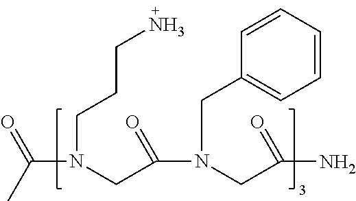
C(N(CCCN)CC(N(CC(=O)N)CC1=CC=CC=C1)=O)(C)=O
